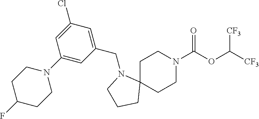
C1C2(CCN(C(OC([CF3])[CF3])=O)C1)N(CC1=CC(Cl)=CC(N3CCC(F)CC3)=C1)CCC2
